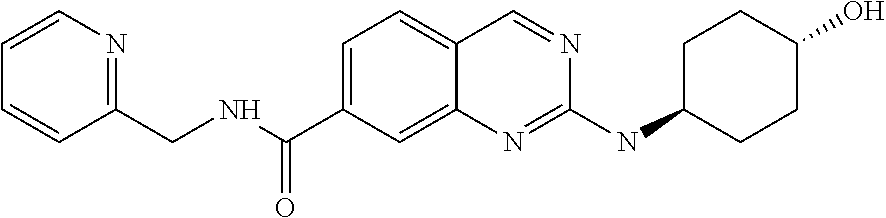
C1=C(C(NCC2=NC=CC=C2)=O)C=C2C(=C1)C=NC(NC1CCC(O)CC1)=N2
